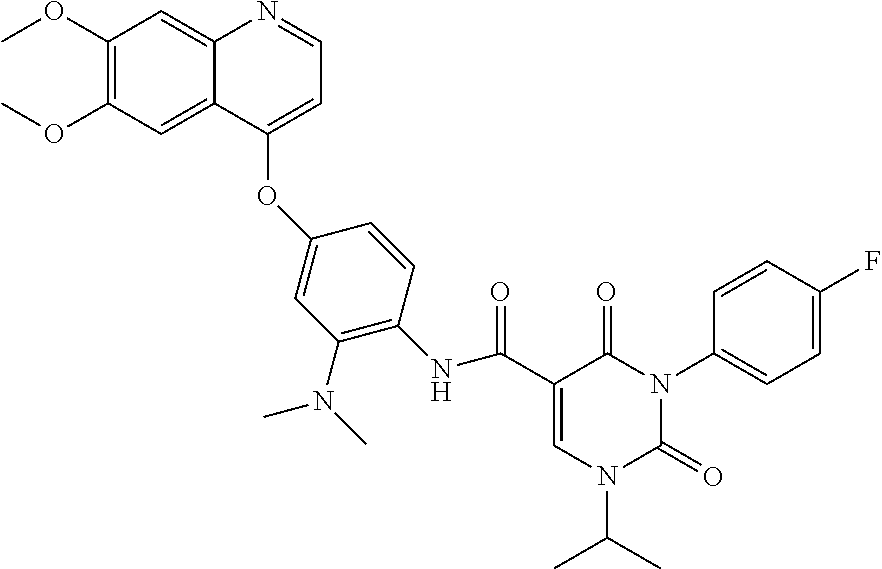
C1(OC)=C(OC)C=C2C(=C1)N=CC=C2OC1=CC(N(C)C)=C(NC(C2=CN(C(C)C)C(=O)N(C3=CC=C(F)C=C3)C2=O)=O)C=C1
